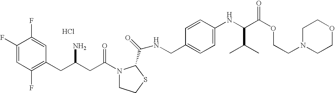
Cl.C1(F)=CC(F)=C(CC(CC(=O)N2CCSC2C(=O)NCC2=CC=C(NC(C(OCCN3CCOCC3)=O)C(C)C)C=C2)N)C=C1F
